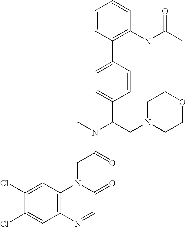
C(C(N(C)C(CN1CCOCC1)C1=CC=C(C2=C(NC(C)=O)C=CC=C2)C=C1)=O)N1C2=C(C=C(Cl)C(Cl)=C2)N=CC1=O
